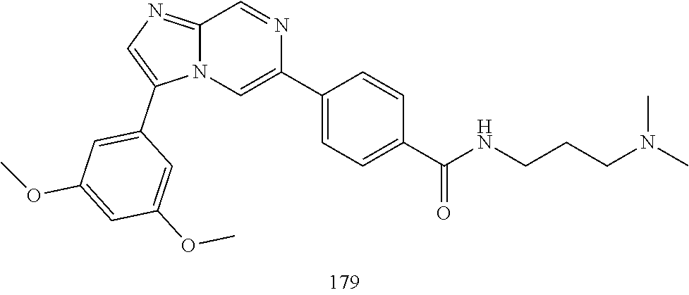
CN(CCCNC(C1=CC=C(C2=CN3C(=NC=C3C3=CC(OC)=CC(OC)=C3)C=N2)C=C1)=O)C
